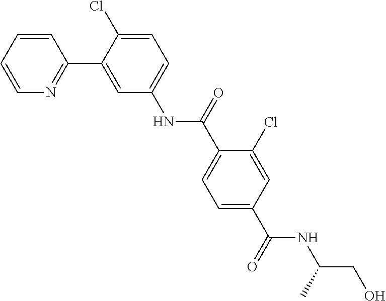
C1=CC=CN=C1C1=CC(NC(C2=CC=C(C(=O)NC(CO)C)C=C2Cl)=O)=CC=C1Cl
